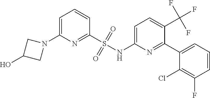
N1(C2=CC=CC(S(NC3=CC=C(C(F)(F)F)C(C4=CC=CC(F)=C4Cl)=N3)(=O)=O)=N2)CC(O)C1
